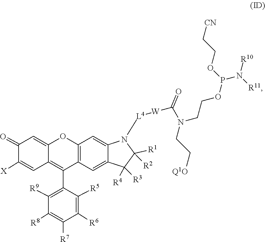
C1=C([X])C(=O)C=C2C1=C(C1=C([R9])C([R8])=C([R7])C([R6])=C1[R5])C1=C(O2)C=C2C(=C1)C([R3])([R4])C([R1])([R2])N2[L4][W]C(N(CC[Q1O])CCOP(N([R10])[R11])OCC[CN])=O
